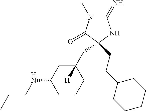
C1(=N)N(C)C(=O)C(CCC2CCCCC2)(CC2([H])CC(NCCC)CCC2)N1
